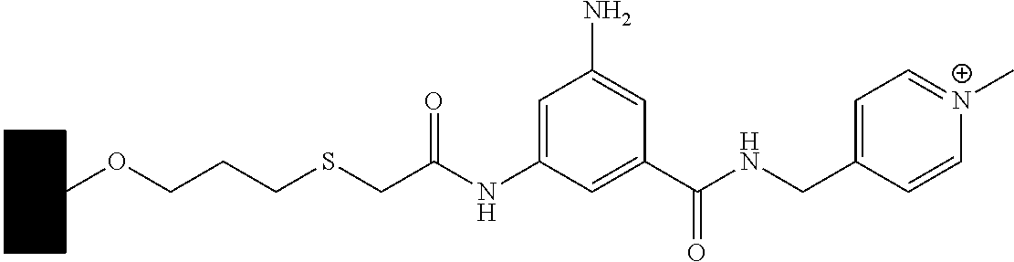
O=C(NCC1=CC=[N+](C)C=C1)C1=CC(NC(CSCCCOC2CCCCC2)=O)=CC(N)=C1
